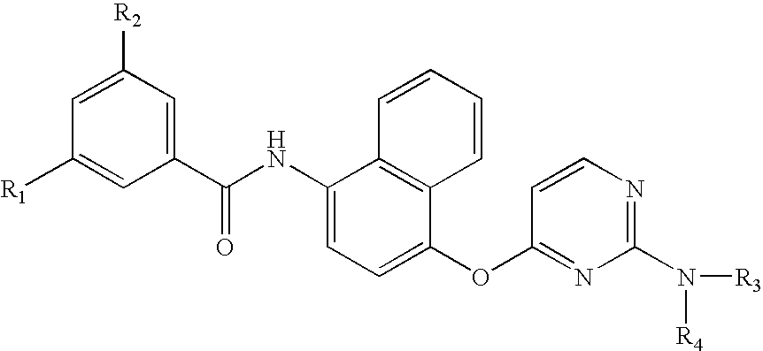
C1([R2])=CC([R1])=CC(C(NC2=CC=C(OC3=NC(N([R3])[R4])=NC=C3)C3=C2C=CC=C3)=O)=C1
